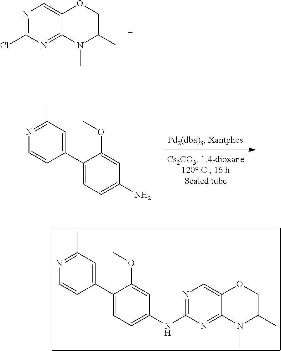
N1=C(Cl)N=C2C(=C1)OCC(C)N2C.NC1=CC=C(C2=CC(C)=NC=C2)C(OC)=C1.N1=C(NC2=CC=C(C3=CC(C)=NC=C3)C(OC)=C2)N=C2C(=C1)OCC(C)N2C
